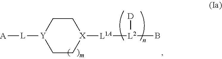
C1C[X]([L1A][L2](B)[D])CC[Y]1[L][A]
